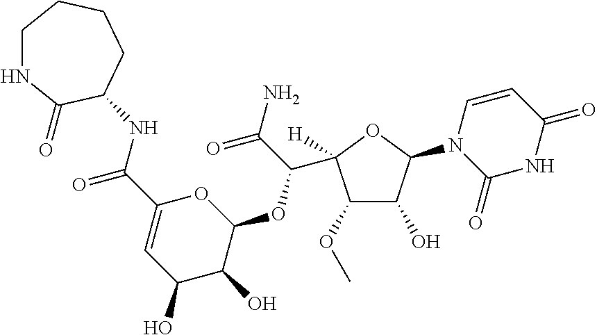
C1(OC)C(O)C(N2C(=O)NC(=O)C=C2)OC1(C(C(=O)N)OC1OC(C(=O)NC2C(=O)NCCCC2)=CC(O)C1O)[H]
